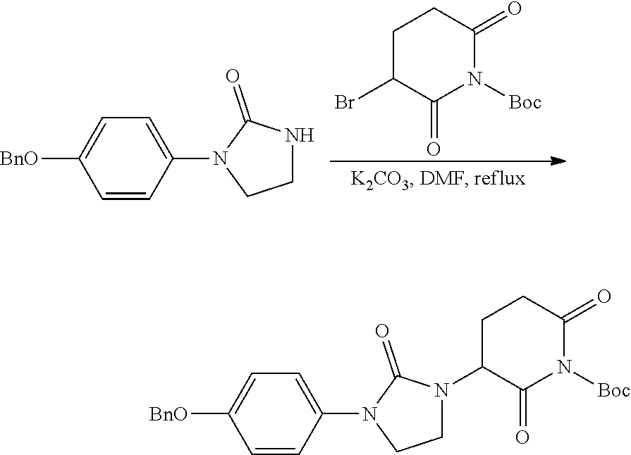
C1C(Br)C(=O)N([Boc])C(=O)C1.C1=C(N2CCNC2=O)C=CC([BnO])=C1.C1=C(N2CCN(C3CCC(=O)N([Boc])C3=O)C2=O)C=CC([BnO])=C1
